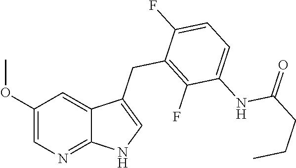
C1(OC)=CN=C2C(=C1)C(CC1=C(F)C(NC(CCC)=O)=CC=C1F)=CN2
